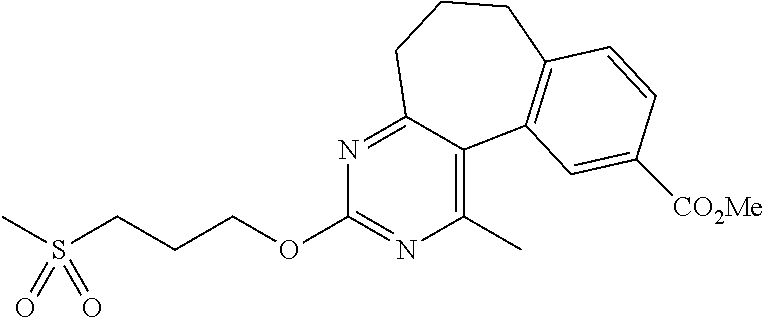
C1(C)=C2C(=NC(OCCCS(C)(=O)=O)=N1)CCCC1=C2C=C([CO2Me])C=C1
